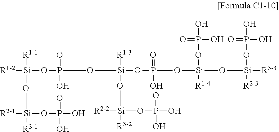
[R1-2][Si](OP(O[Si](OP(=O)(O)O[Si](O[Si]([R3-3])([R2-3])OP(=O)(O)O)([R1-4])OP(=O)(O)O)([R1-3])O[Si]([R2-2])([R3-2])OP(=O)(O)O)(=O)O)(O[Si]([R2-1])([R3-1])OP(=O)(O)O)[R1-1]
